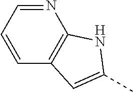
C1=CC=NC2=C1C=C(C)N2
